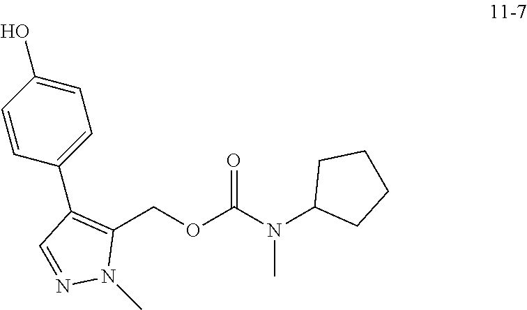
C1(COC(N(C2CCCC2)C)=O)=C(C2=CC=C(O)C=C2)C=NN1C
